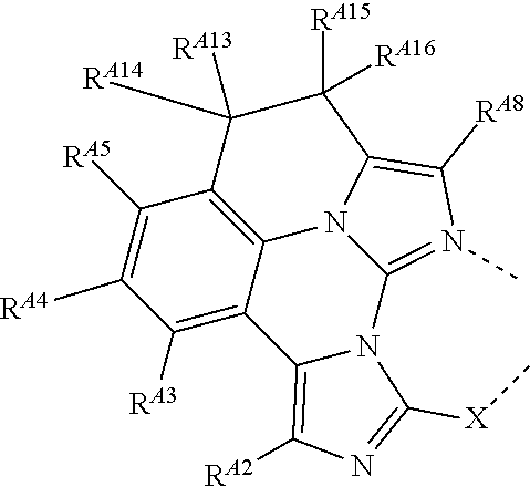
C1([RA5])=C([RA4])C([RA3])=C2C3=C1C([RA14])([RA13])C([RA15])([RA16])C1=C([RA8])N(C)=C(N4C2=C([RA2])N=C4[X]C)N31
